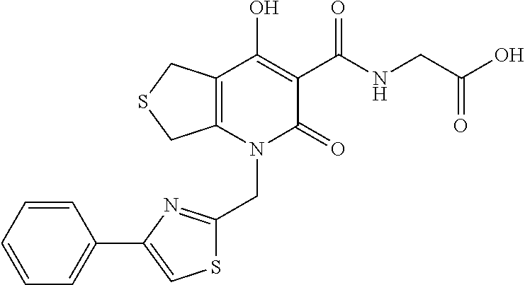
C(N1C(=O)C(C(NCC(O)=O)=O)=C(O)C2=C1CSC2)C1=NC(C2=CC=CC=C2)=CS1
